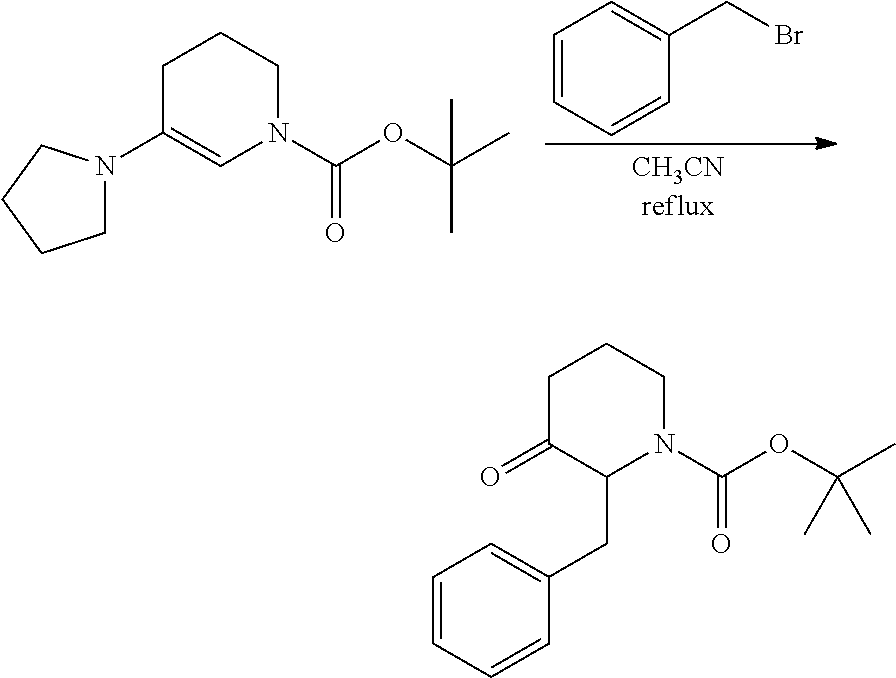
C1=CC=CC(CBr)=C1.C1C(N2CCCC2)=CN(C(OC(C)(C)C)=O)CC1.C1C(=O)C(CC2=CC=CC=C2)N(C(OC(C)(C)C)=O)CC1
